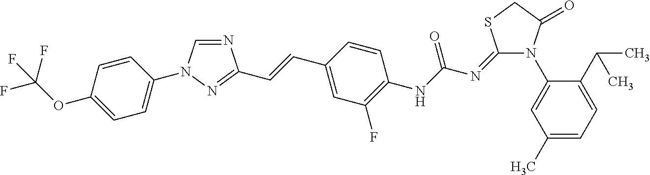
N1=CN(C2=CC=C(OC(F)(F)F)C=C2)N=C1C=CC1=CC(F)=C(NC(N=C2N(C3=CC(C)=CC=C3C(C)C)C(=O)CS2)=O)C=C1
